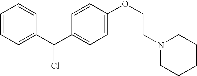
C1=CC=C(C(C2=CC=C(OCCN3CCCCC3)C=C2)Cl)C=C1
